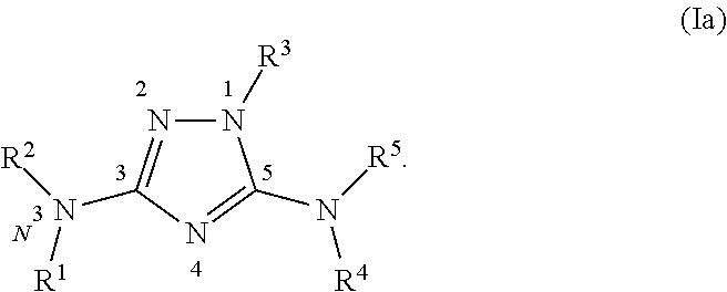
C1(N([R2])[R1])=NN([R3])C(N([R5])[R4])=N1
